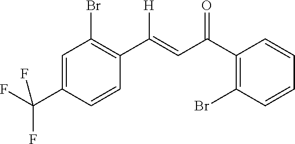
C1=C(C(F)(F)F)C=CC(C([H])=CC(C2=C(Br)C=CC=C2)=O)=C1Br
